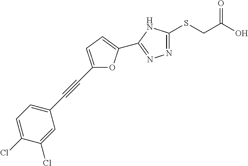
C1(C#CC2=CC=C(Cl)C(Cl)=C2)=CC=C(C2=NN=C(SCC(O)=O)N2)O1
